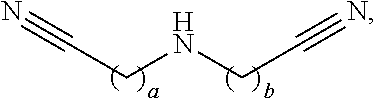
C(CNCC#N)#N
